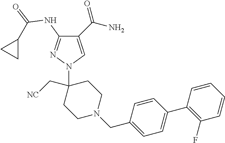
C1(C(N)=O)=CN(C2(C[NC])CCN(CC3=CC=C(C4=C(F)C=CC=C4)C=C3)CC2)N=C1NC(=O)C1CC1
